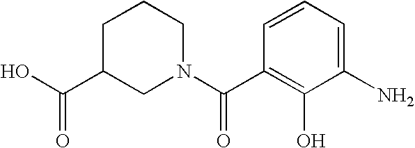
OC(C1CN(C(C2=C(O)C(N)=CC=C2)=O)CCC1)=O
